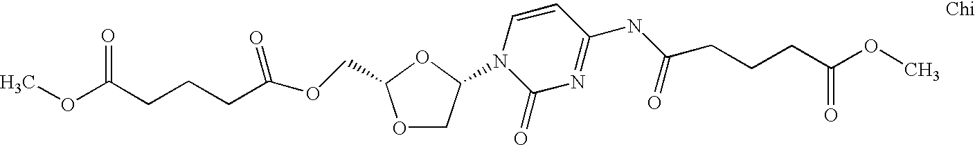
O=C(CCCC(OCC1OCC(N2C(=O)N=C(NC(CCCC(OC)=O)=O)C=C2)O1)=O)OC
